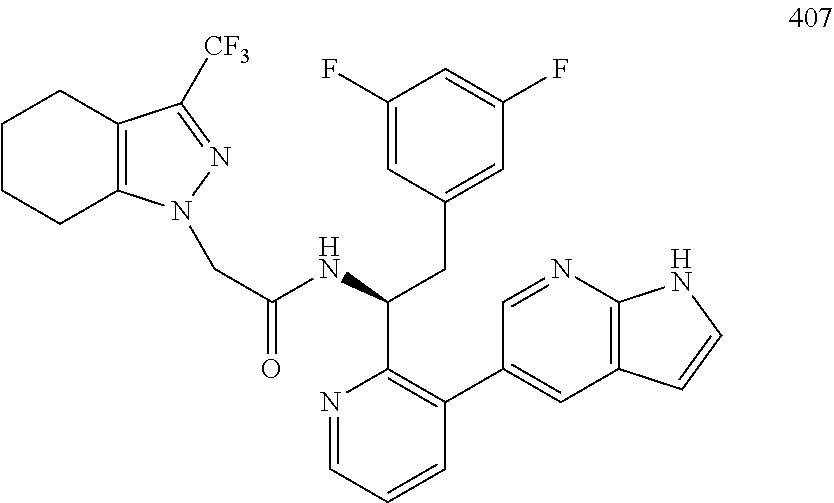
C12=C(CCCC1)C([CF3])=NN2CC(NC(CC1=CC(F)=CC(F)=C1)C1=C(C2=CC3=C(N=C2)NC=C3)C=CC=N1)=O
